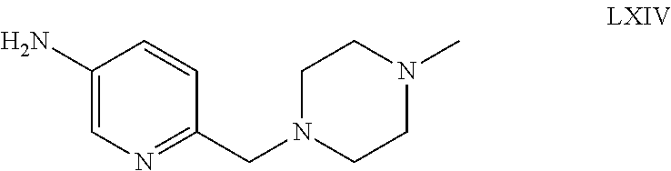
C1(N)=CN=C(CN2CCN(C)CC2)C=C1
